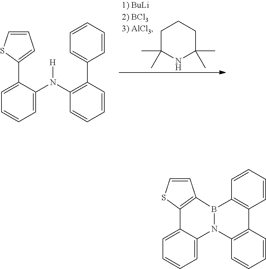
C1C(C)(C)NC(C)(C)CC1.C1=C(C2=CC=CS2)C(N(C2=C(C3=CC=CC=C3)C=CC=C2)[H])=CC=C1.C1=C2C(=CC=C1)N1C3=C(C=CC=C3)C3=C(B1C1=C2SC=C1)C=CC=C3
